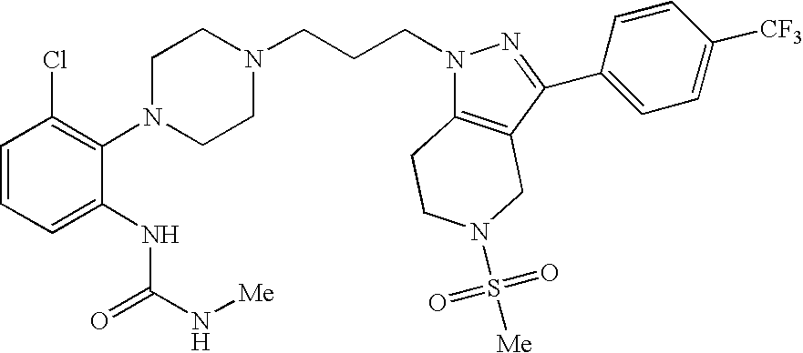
C1=CC=C(NC(=O)N[Me])C(N2CCN(CCCN3C4=C(C(C5=CC=C([CF3])C=C5)=N3)CN(S(=O)(=O)[Me])CC4)CC2)=C1Cl
